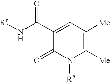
C1(C(N[Rr])=O)=CC([Me])=C([Me])N([R5])C1=O
